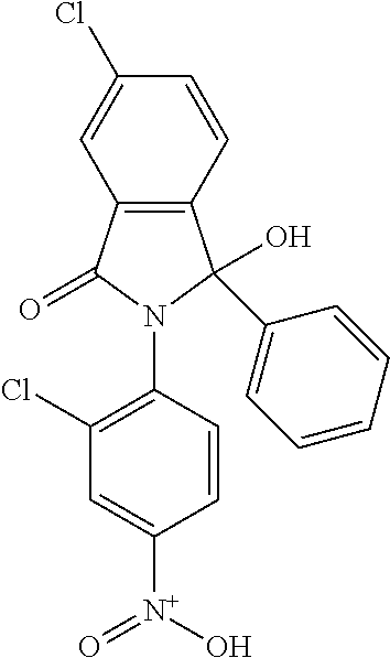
N1(C2=C(Cl)C=C([N+](O)=O)C=C2)C(O)(C2=CC=CC=C2)C2=C(C1=O)C=C(Cl)C=C2
